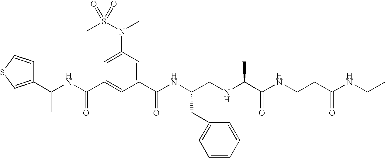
C1(C(NC(C2=CC(C(NC(CNC(C(NCCC(NCC)=O)=O)C)CC3=CC=CC=C3)=O)=CC(N(S(C)(=O)=O)C)=C2)=O)C)=CSC=C1
